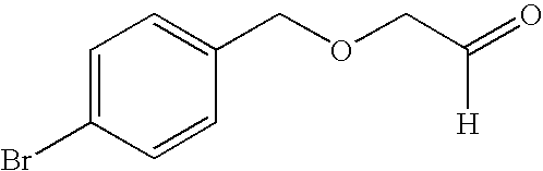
C1=C(Br)C=CC(COCC([H])=O)=C1
